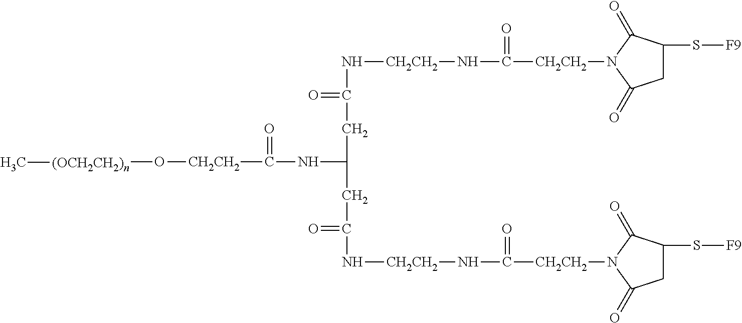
C1C(S[F9])C(=O)N([CH2CH2]C(N[CH2CH2]NC(=O)CC(NC(=O)[CH2CH2]O[(OCH2CH2)n]C)CC(=O)N[CH2CH2]NC([CH2CH2]N2C(=O)C(S[F9])CC2=O)=O)=O)C1=O
